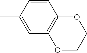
C1=CC(C)=CC2=C1OCCO2
